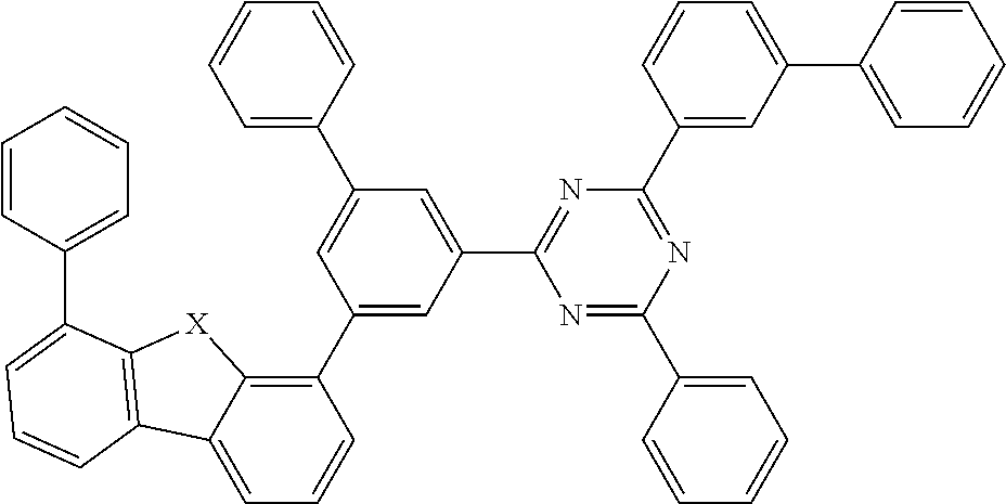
C1(C2=CC(C3=NC(C4=CC(C5=CC=CC=C5)=CC=C4)=NC(C4=CC=CC=C4)=N3)=CC(C3=CC=CC=C3)=C2)=C2C(=CC=C1)C1=C([X]2)C(C2=CC=CC=C2)=CC=C1
